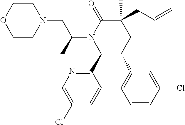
C1(C)(CC=C)C(=O)N(C(CN2CCOCC2)CC)C(C2=NC=C(Cl)C=C2)C(C2=CC=CC(Cl)=C2)C1
